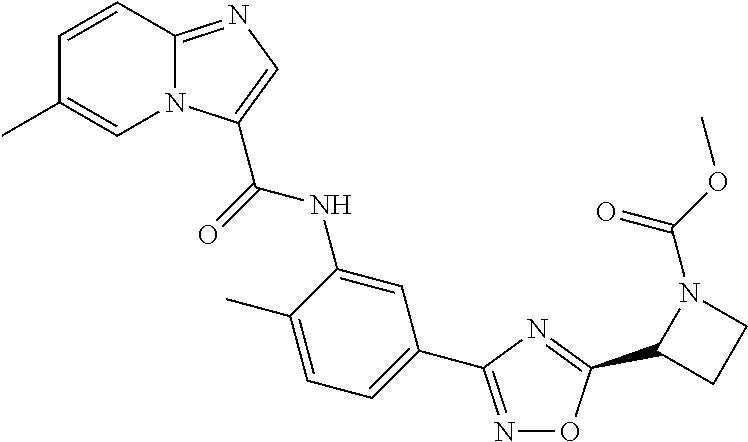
C1=CC2=NC=C(C(=O)NC3=CC(C4=NOC(C5CCN5C(OC)=O)=N4)=CC=C3C)N2C=C1C
